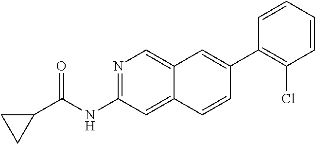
C1(C2=CC3=CN=C(NC(=O)C4CC4)C=C3C=C2)=C(Cl)C=CC=C1
